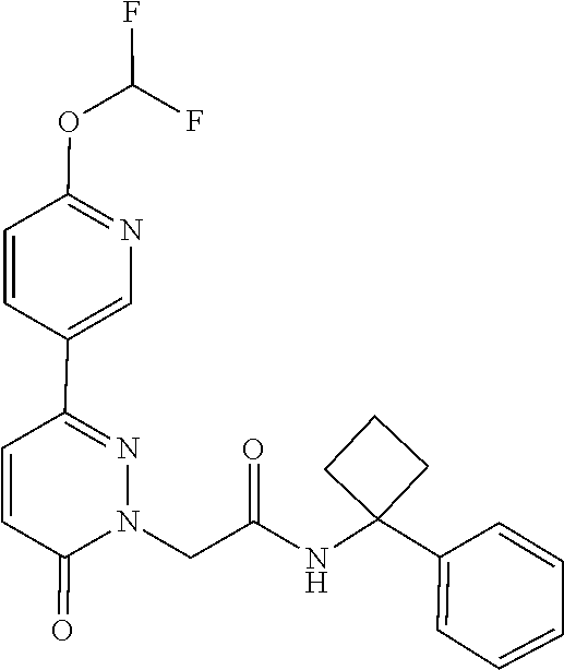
N1(CC(=O)NC2(C3=CC=CC=C3)CCC2)N=C(C2=CN=C(OC(F)F)C=C2)C=CC1=O
